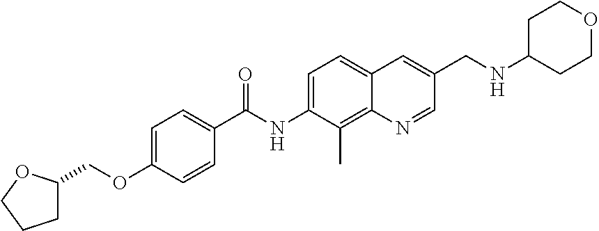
C1=C(OCC2CCCO2)C=CC(C(NC2=CC=C3C(=C2C)N=CC(CNC2CCOCC2)=C3)=O)=C1
